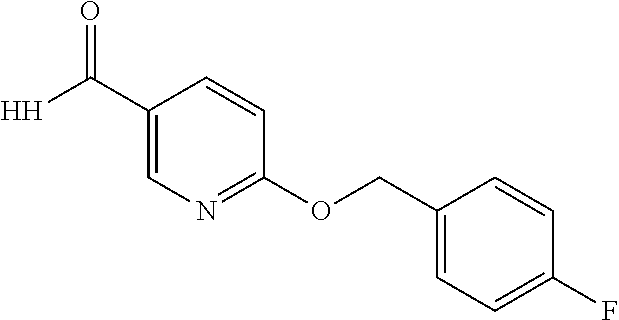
C1(C([H])=O)=CN=C(OCC2=CC=C(F)C=C2)C=C1
